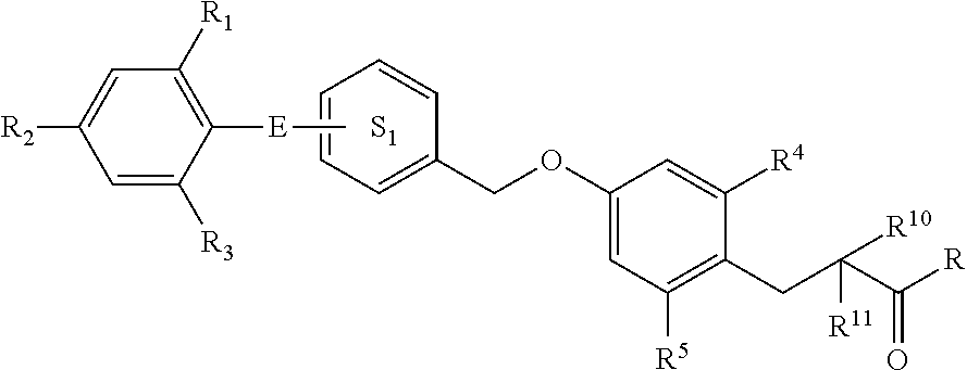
C1=C([R3])C([E]C)=C([R1])C=C1[R2].C1=C(COC2=CC([R5])=C(CC(C([R])=O)([R10])[R11])C([R4])=C2)C=CC=C1.[S1]
